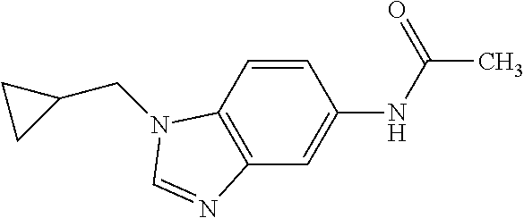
C12=C(C=C(NC(C)=O)C=C1)N=CN2CC1CC1
